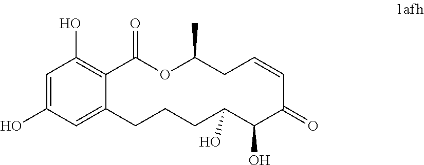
C12=CC(O)=CC(O)=C1C(=O)OC(C)CC=CC(=O)C(O)C(O)CCC2
